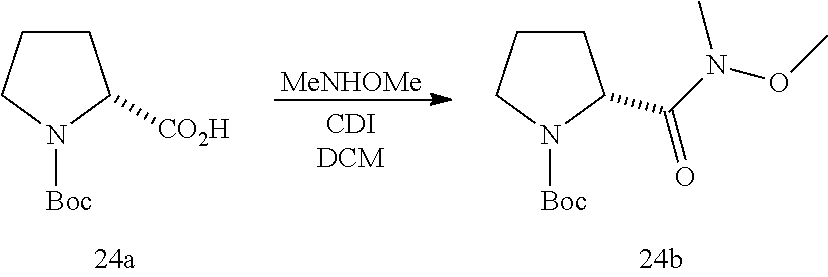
[MeNHOMe].C1CCN([Boc])C1C(N(OC)C)=O.C1CCN([Boc])C1[CO2H]
